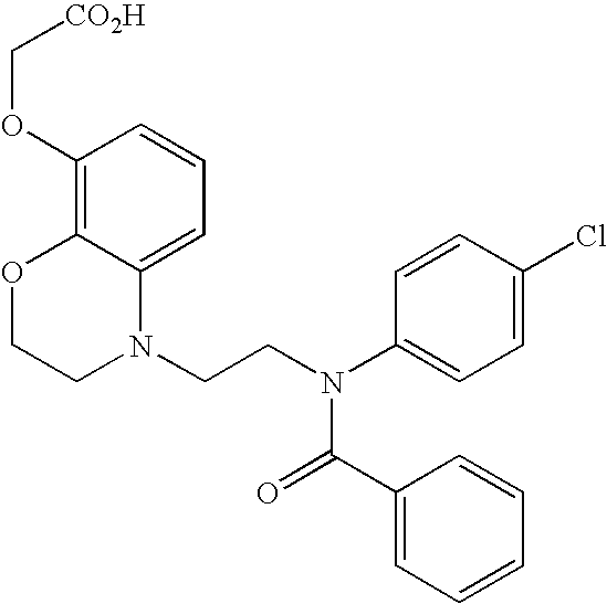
C1=C2C(=C(OC[CO2H])C=C1)OCCN2CCN(C1=CC=C(Cl)C=C1)C(=O)C1=CC=CC=C1
